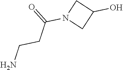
NCCC(=O)N1CC(O)C1
